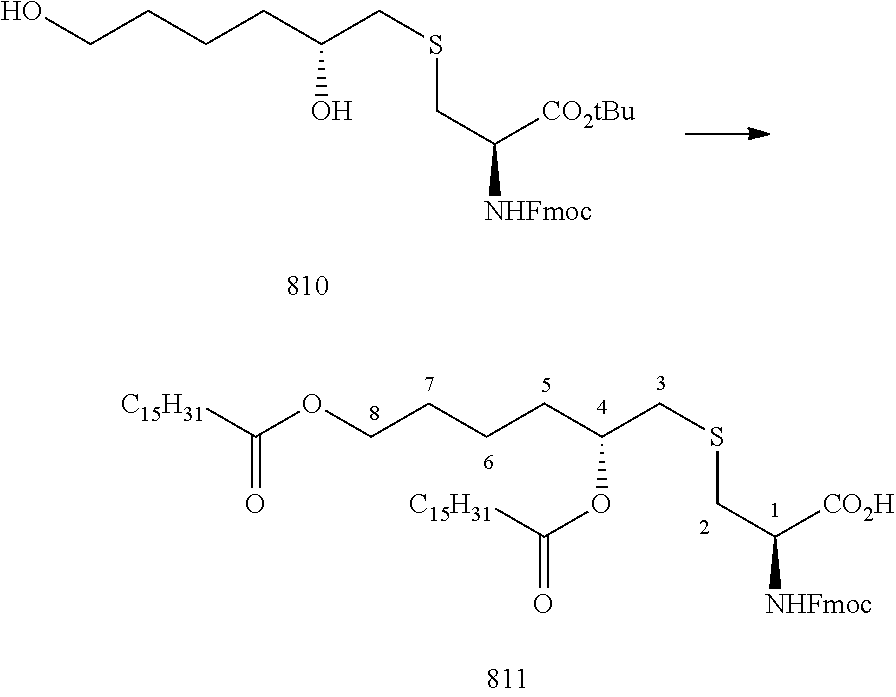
C(C([CO2tBu])[NHFmoc])SCC(CCCCO)O.C(C([CO2H])[NHFmoc])SCC(CCCCOC([C15H31])=O)OC([C15H31])=O
